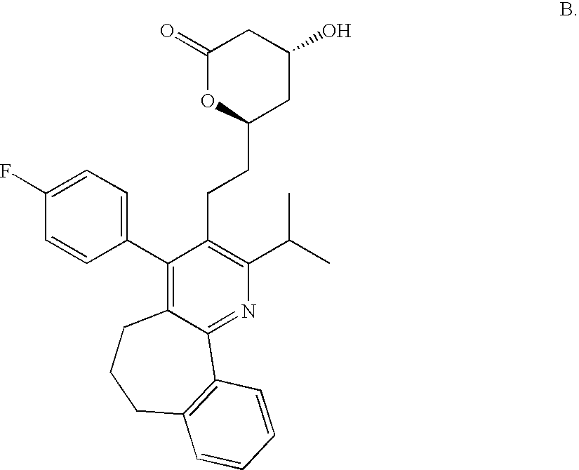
C1(C2=CC=C(F)C=C2)=C2C(=NC(C(C)C)=C1CCC1CC(O)CC(=O)O1)C1=C(CCC2)C=CC=C1
